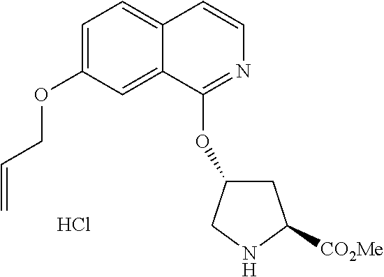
C1=C(OCC=C)C=C2C(=C1)C=CN=C2OC1CC([CO2Me])NC1.Cl
